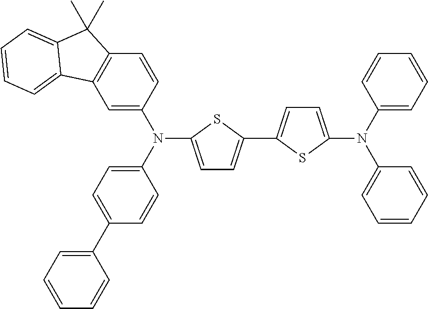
C1=C(N(C2=CC=C(C3=CC=CC=C3)C=C2)C2=CC=C(C3=CC=C(N(C4=CC=CC=C4)C4=CC=CC=C4)S3)S2)C=CC2=C1C1=CC=CC=C1C2(C)C
